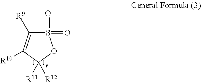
S1(=O)(=O)C([R9])=C([R10])C([R11])([R12])O1
